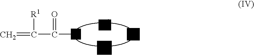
B.C=C(C(=O)N)[R1]
